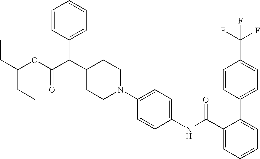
C1=C(C(F)(F)F)C=CC(C2=CC=CC=C2C(NC2=CC=C(N3CCC(C(C4=CC=CC=C4)C(OC(CC)CC)=O)CC3)C=C2)=O)=C1
